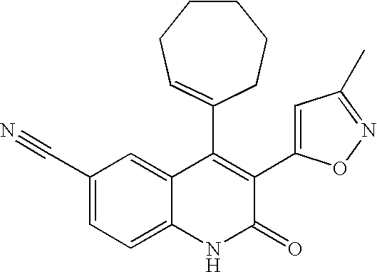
C1(C#N)=CC=C2C(=C1)C(C1=CCCCCC1)=C(C1=CC(C)=NO1)C(=O)N2
